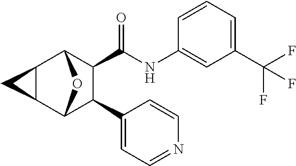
C1(C(F)(F)F)=CC=CC(NC(C2C(C3=CC=NC=C3)C3OC2C2C3C2)=O)=C1
